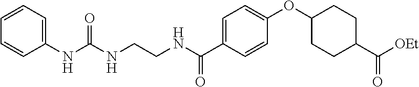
N(C(C1=CC=C(OC2CCC(C([OEt])=O)CC2)C=C1)=O)CCNC(NC1=CC=CC=C1)=O
